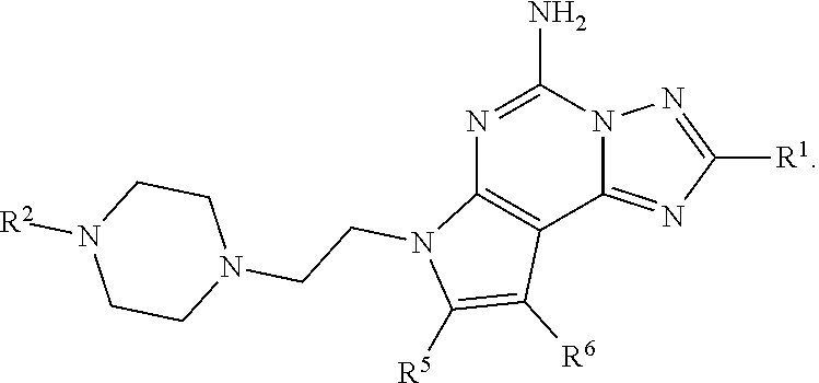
N1=C(N)N2C(=NC([R1])=N2)C2=C1N(CCN1CCN([R2])CC1)C([R5])=C2[R6]
